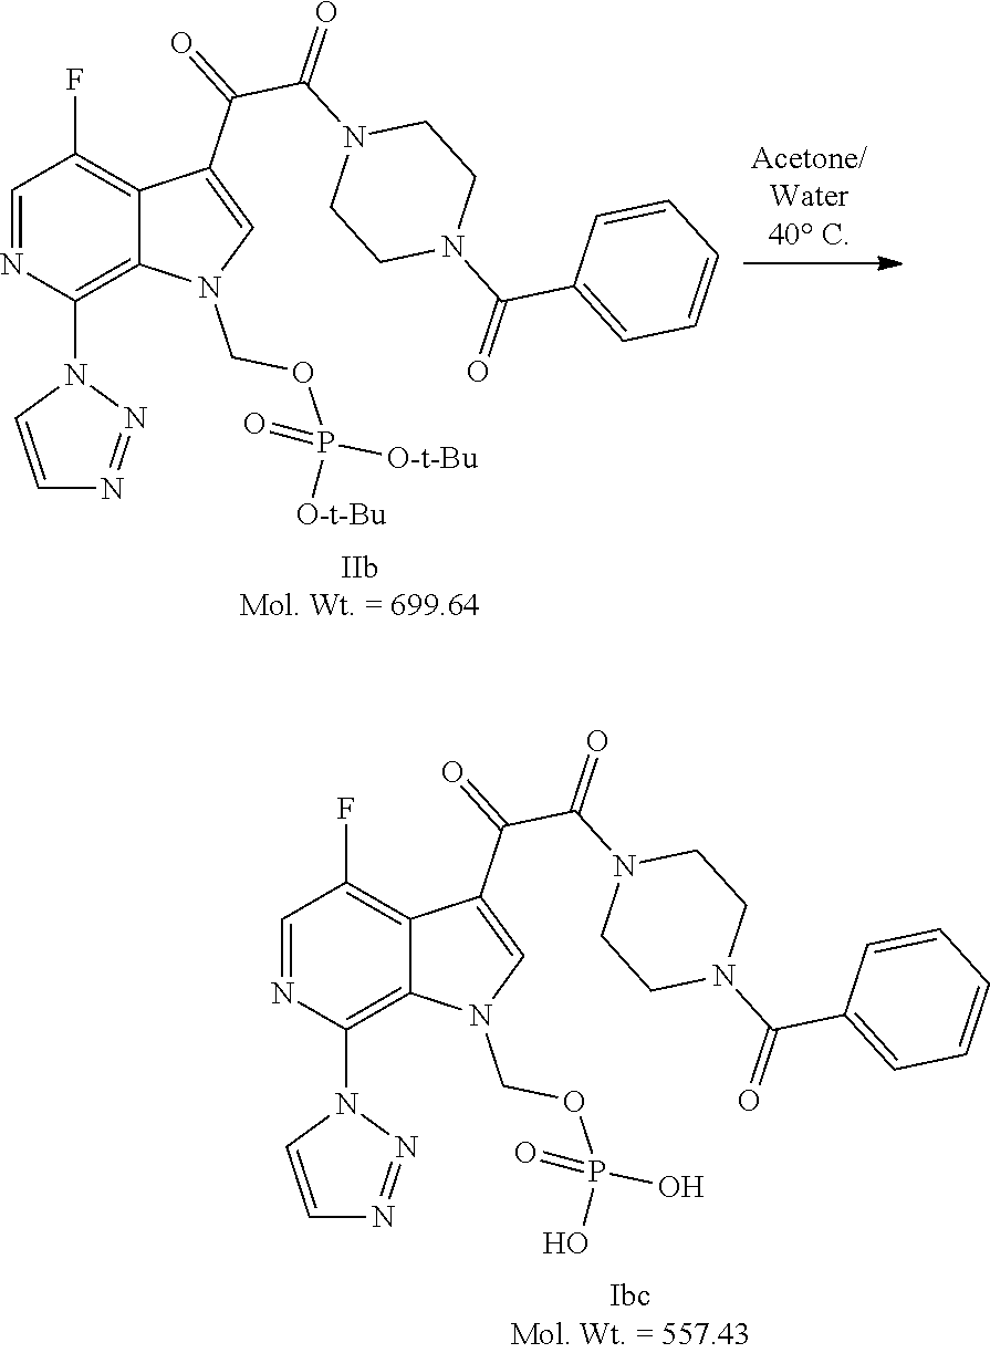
C1=NC(N2C=CN=N2)=C2C(=C1F)C(C(=O)C(N1CCN(C(=O)C3=CC=CC=C3)CC1)=O)=CN2COP([O-t-Bu])(=O)[O-t-Bu].C1=NC(N2C=CN=N2)=C2C(=C1F)C(C(=O)C(N1CCN(C(=O)C3=CC=CC=C3)CC1)=O)=CN2COP(O)(=O)O
